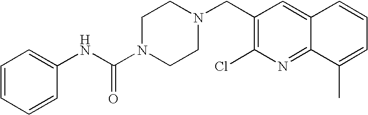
C1=CC=CC(NC(N2CCN(CC3=C(Cl)N=C4C(=C3)C=CC=C4C)CC2)=O)=C1
